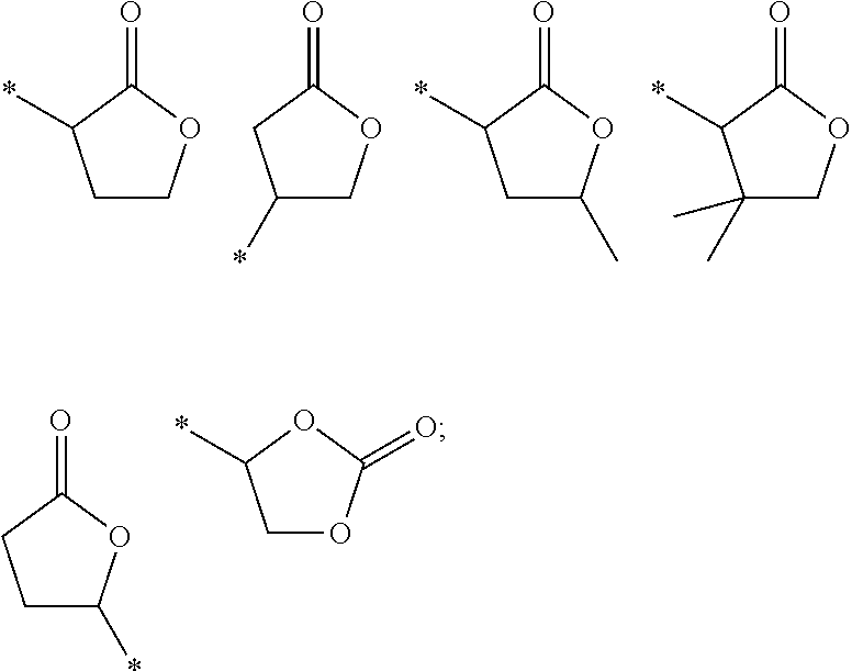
C1(*)CCC(=O)O1.C1OC(=O)OC1*.C1COC(=O)C1*.C1(*)COC(=O)C1.C1C(C)OC(=O)C1*.C1(C)(C)COC(=O)C1*
